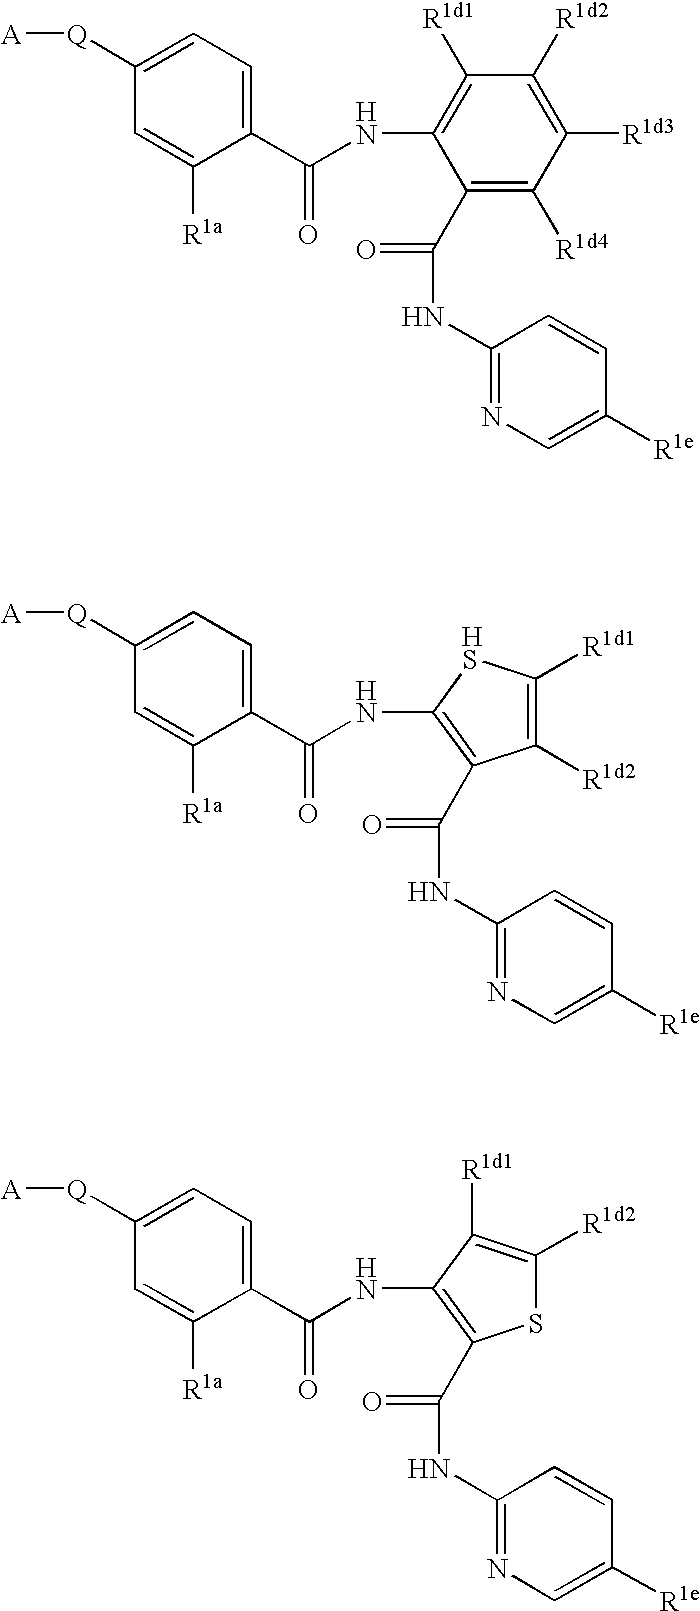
C1([Q][A])=CC=C(C(NC2=C([R1d1])C([R1d2])=C([R1d3])C([R1d4])=C2C(=O)NC2=NC=C([R1e])C=C2)=O)C([R1a])=C1.C1([Q][A])=CC=C(C(NC2=C(C(=O)NC3=NC=C([R1e])C=C3)C([R1d2])=C([R1d1])S2)=O)C([R1a])=C1.C1([Q][A])=CC=C(C(NC2=C(C(=O)NC3=NC=C([R1e])C=C3)SC([R1d2])=C2[R1d1])=O)C([R1a])=C1
